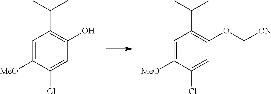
C1=C([MeO])C(Cl)=CC(O)=C1C(C)C.C1=C([MeO])C(Cl)=CC(OC[CN])=C1C(C)C
